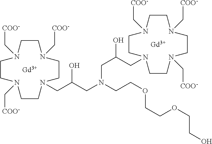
C1N(C[COO-])CCN(C[COO-])CCN(CC(CN(CCOCCOCCO)CC(O)CN2CCN(C[COO-])CCN(C[COO-])CCN(C[COO-])CC2)O)CCN(C[COO-])C1.[Gd].[Gd]
